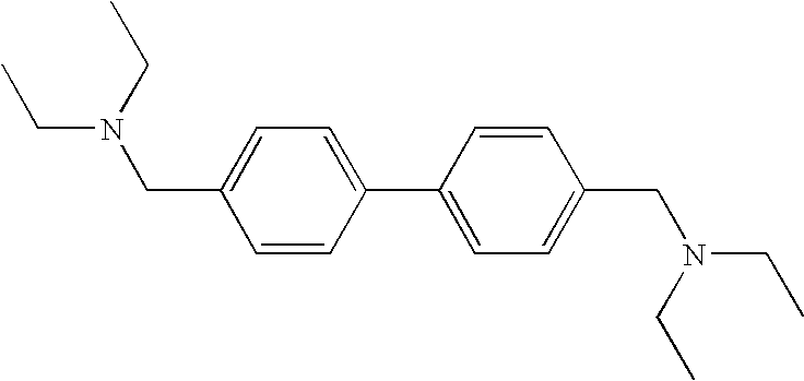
C1=CC(C2=CC=C(CN(CC)CC)C=C2)=CC=C1CN(CC)CC
